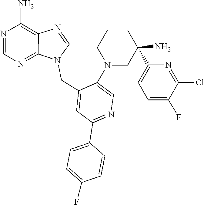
C1=C(C2(N)CN(C3=CN=C(C4=CC=C(F)C=C4)C=C3CN3C=NC4=C(N)N=CN=C34)CCC2)N=C(Cl)C(F)=C1
